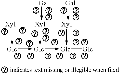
[Xyl]->[Glc]->[Glc](->[Glc]([Glc])-[Xyl]-[Gal])-[Xyl]-[Gal]
